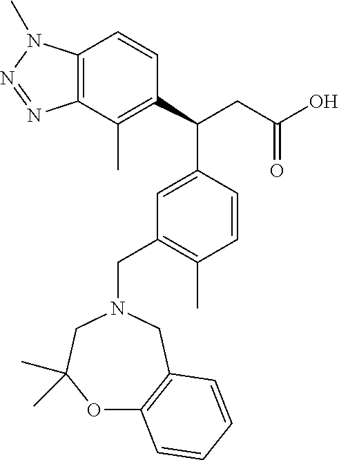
C12=C(C(C)=C(C(CC(O)=O)C3=CC(CN4CC5=C(OC(C)(C)C4)C=CC=C5)=C(C)C=C3)C=C1)N=NN2C
